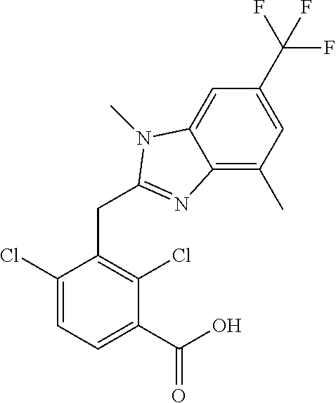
C1(Cl)=CC=C(C(O)=O)C(Cl)=C1CC1=NC2=C(C)C=C(C(F)(F)F)C=C2N1C
